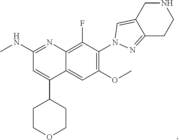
CNC1=NC2=C(F)C(N3C=C4CNCCC4=N3)=C(OC)C=C2C(C2CCOCC2)=C1
